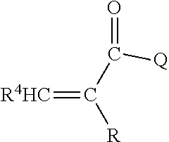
[R4HC]=C(C([Q])=O)[R]
